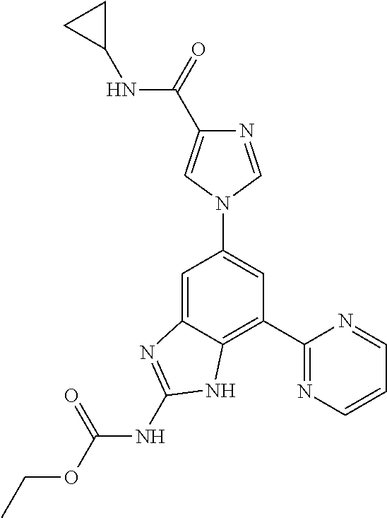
C1=C2C(=C(C3=NC=CC=N3)C=C1N1C=C(C(=O)NC3CC3)N=C1)NC(NC(OCC)=O)=N2
